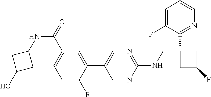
C1(C2=CN=C(NCC3(C4=NC=CC=C4F)CC(F)C3)N=C2)=CC(C(=O)NC2CC(O)C2)=CC=C1F
